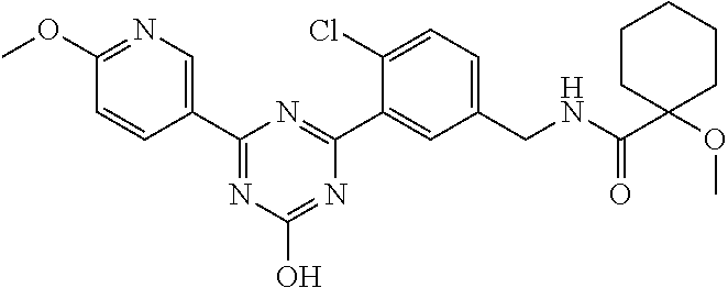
C1(C2=CN=C(OC)C=C2)=NC(O)=NC(C2=CC(CNC(C3(OC)CCCCC3)=O)=CC=C2Cl)=N1
